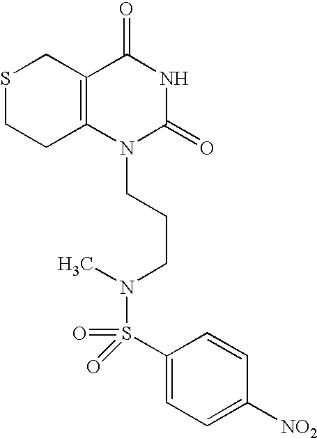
S1CCC2=C(C1)C(=O)NC(=O)N2CCCN(S(=O)(=O)C1=CC=C([NO2])C=C1)C
